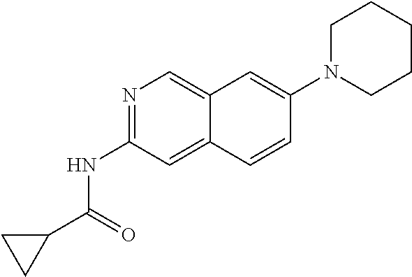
N1=C(NC(C2CC2)=O)C=C2C(=C1)C=C(N1CCCCC1)C=C2
